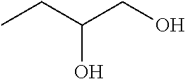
C(CO)(O)CC
